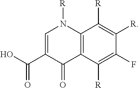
OC(C1=CN([R])C2=C(C1=O)C([R])=C(F)C([R])=C2[R])=O
